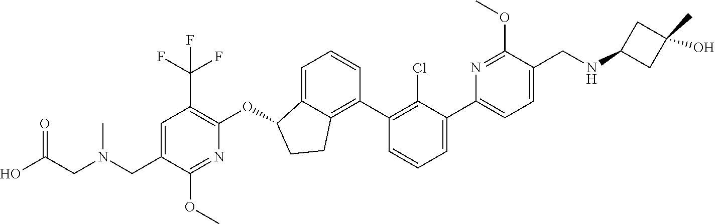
O(C1C2=CC=CC(C3=C(Cl)C(C4=CC=C(CNC5CC(C)(O)C5)C(OC)=N4)=CC=C3)=C2CC1)C1=C(C(F)(F)F)C=C(CN(CC(O)=O)C)C(OC)=N1
